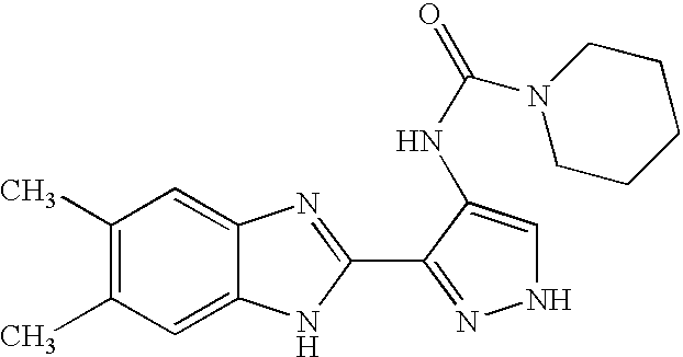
C1(C)=C(C)C=C2C(=C1)N=C(C1=NNC=C1NC(=O)N1CCCCC1)N2
